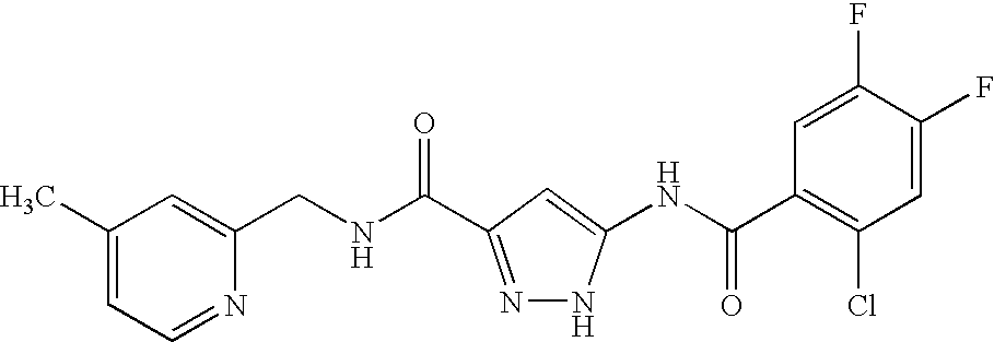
C1(CNC(=O)C2=NNC(NC(C3=C(Cl)C=C(F)C(F)=C3)=O)=C2)=CC(C)=CC=N1
